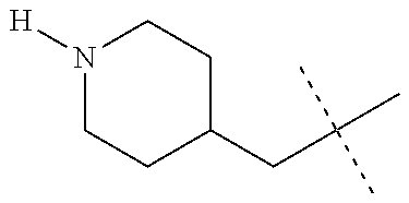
N1([H])CCC(CC(C)(C)C)CC1
